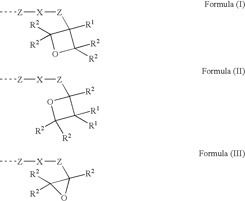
C1([R2])([R2])OC([R2])([R2])C1([R1])[Z][X][Z]C.C1([Z][X][Z]C)([R2])OC([R2])([R2])C1([R1])[R1].C1([R2])([Z][X][Z]C)C([R2])([R2])O1
